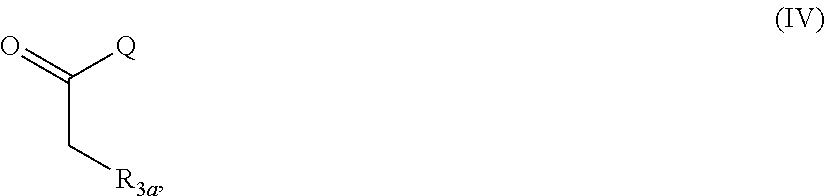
O=C([Q])C[R3a]
